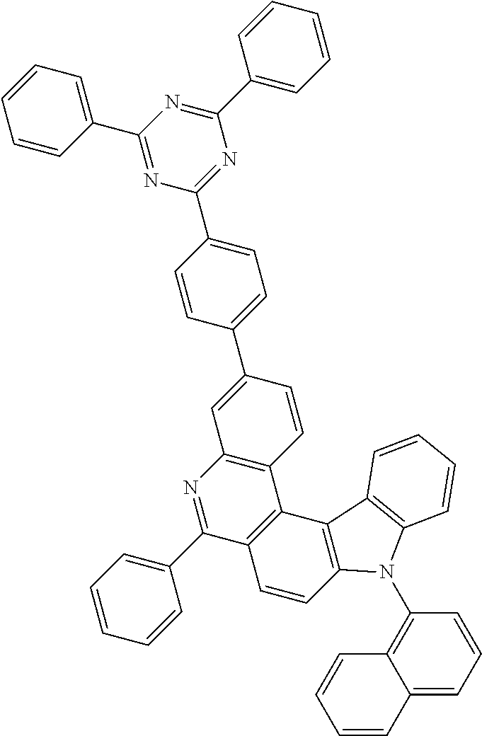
C1=CC=CC(C2=NC3=C(C4=C2C=CC2=C4C4=C(N2C2=C5C(=CC=C2)C=CC=C5)C=CC=C4)C=CC(C2=CC=C(C4=NC(C5=CC=CC=C5)=NC(C5=CC=CC=C5)=N4)C=C2)=C3)=C1
